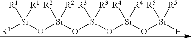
[R1][Si](O[Si](O[Si](O[Si](O[Si]([H])([R5])[R5])([R4])[R4])([R3])[R3])([R2])[R2])([R1])[R1]
